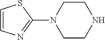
C1(N2CCNCC2)=NC=CS1
